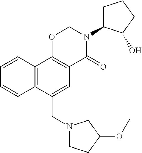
N1(CC2=CC3=C(C4=C2C=CC=C4)OCN(C2CCCC2O)C3=O)CCC(OC)C1
